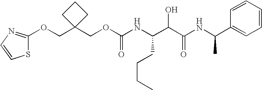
C1(COC(NC(C(C(NC(C2=CC=CC=C2)C)=O)O)CCCC)=O)(COC2=NC=CS2)CCC1
